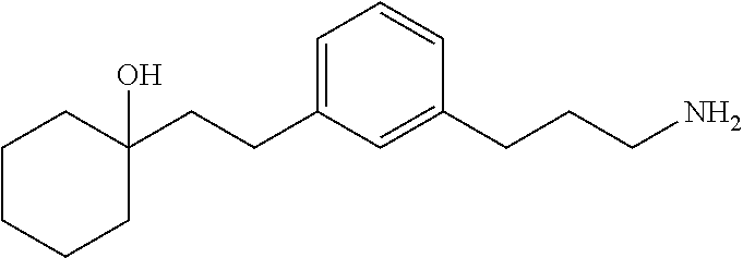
C1=C(CCC2(O)CCCCC2)C=C(CCCN)C=C1
